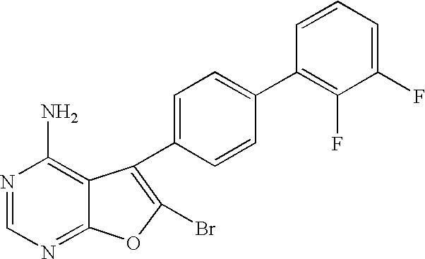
N1=CN=C2C(=C1N)C(C1=CC=C(C3=C(F)C(F)=CC=C3)C=C1)=C(Br)O2
